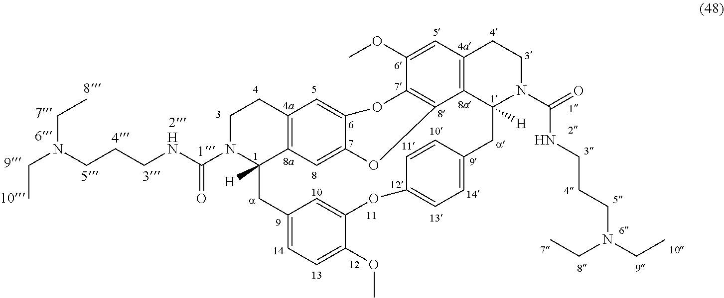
C12=C3C=C4C(=C1)OC1=C(C5=C(C=C1OC)CCN(C(NCCCN(CC)CC)=O)C5([H])CC1=CC=C(OC5=CC(=CC=C5OC)CC3([H])N(C(NCCCN(CC)CC)=O)CC2)C=C1)O4
